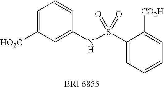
C1=C([HO2C])C=C(NS(C2=CC=CC=C2[CO2H])(=O)=O)C=C1
